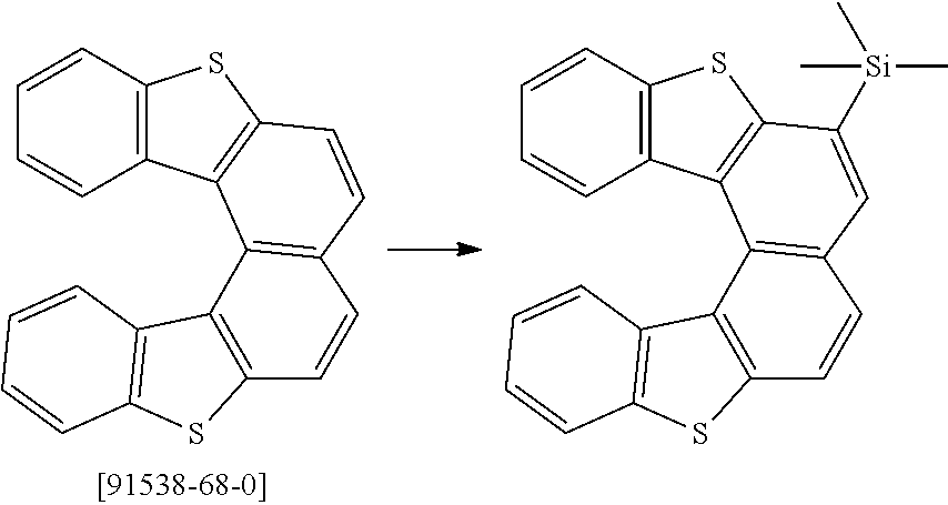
C12=C(C=CC=C1)SC1=C2C2=C(C=C1)C=CC1=C2C2=C(S1)C=CC=C2.C12=C(C=CC=C1)SC1=C2C2=C(C=C1[Si](C)(C)C)C=CC1=C2C2=C(S1)C=CC=C2
